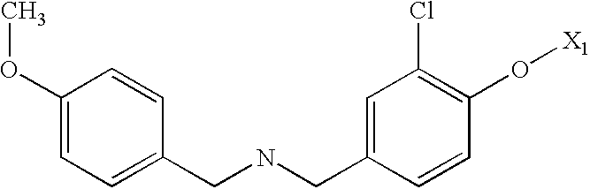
C(NCC1=CC(Cl)=C(O[X1])C=C1)C1=CC=C(OC)C=C1
